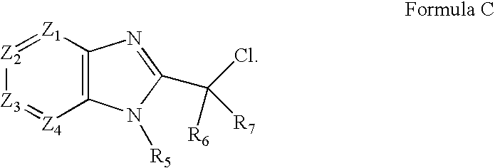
[Z3]1=[Z4]C2=C([Z1]=[Z2]1)N=C(C(Cl)([R6])[R7])N2[R5]
